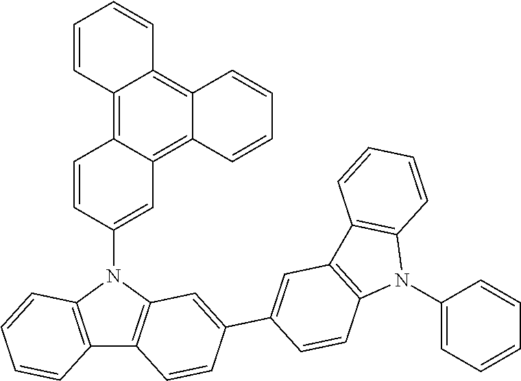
C12=C(N(C3=CC4=C5C(=C6C(=C4C=C3)C=CC=C6)C=CC=C5)C3=C1C=CC(C1=CC4=C(C=C1)N(C1=CC=CC=C1)C1=C4C=CC=C1)=C3)C=CC=C2
